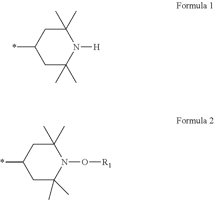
C1C(C)(C)N([H])C(C)(C)CC1*.C1C(C)(C)N(O[R1])C(C)(C)CC1*
